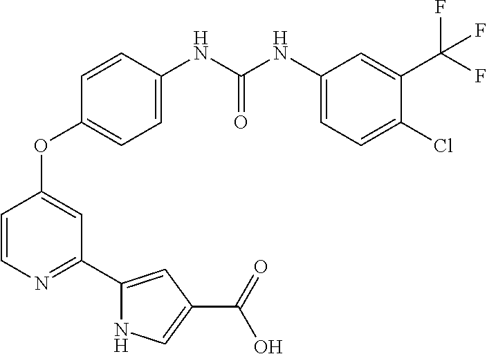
C1=CC(NC(NC2=CC=C(Cl)C(C(F)(F)F)=C2)=O)=CC=C1OC1=CC(C2=CC(C(O)=O)=CN2)=NC=C1
